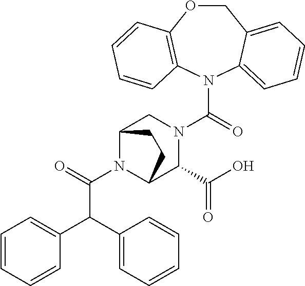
C(C(N1C2C(C(O)=O)N(C(N3C4=CC=CC=C4COC4=C3C=CC=C4)=O)CC1CC2)=O)(C1=CC=CC=C1)C1=CC=CC=C1
